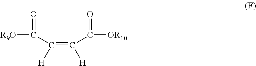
[R9O]C(C(=C(C([OR10])=O)[H])[H])=O
